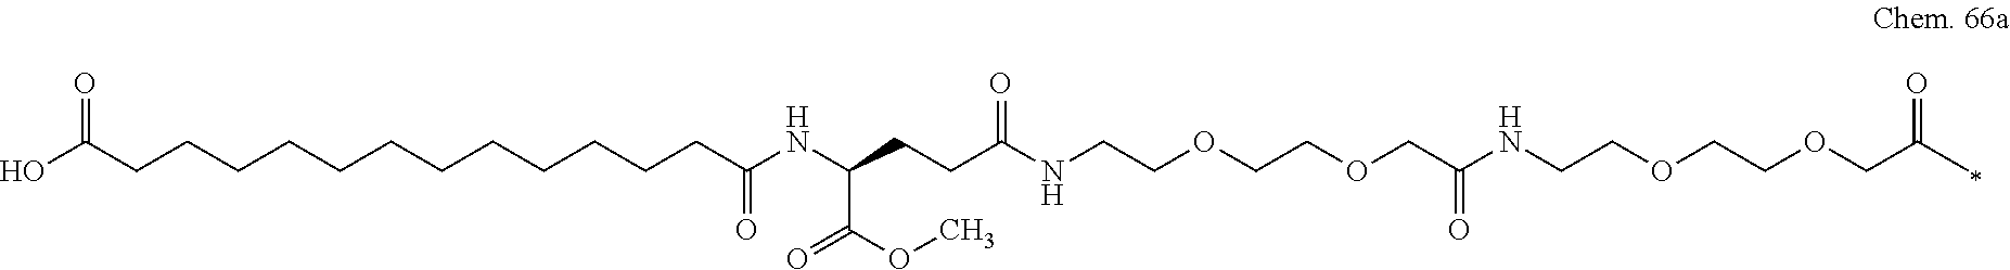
OC(CCCCCCCCCCCCC(NC(CCC(NCCOCCOCC(NCCOCCOCC(C)=O)=O)=O)C(OC)=O)=O)=O
